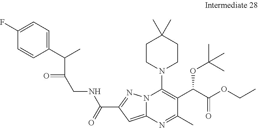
C1(C(NCC(=O)C(C2=CC=C(F)C=C2)C)=O)=NN2C(=C1)N=C(C)C(C(C(OCC)=O)OC(C)(C)C)=C2N1CCC(C)(C)CC1
